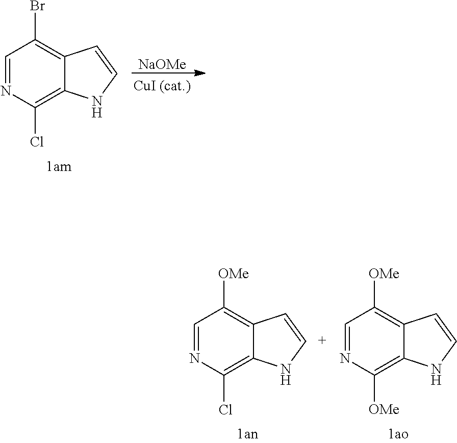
C1=NC(Cl)=C2C(=C1Br)C=CN2.[NaOMe].C1=NC(Cl)=C2C(=C1[OMe])C=CN2.C1=NC([OMe])=C2C(=C1[OMe])C=CN2
